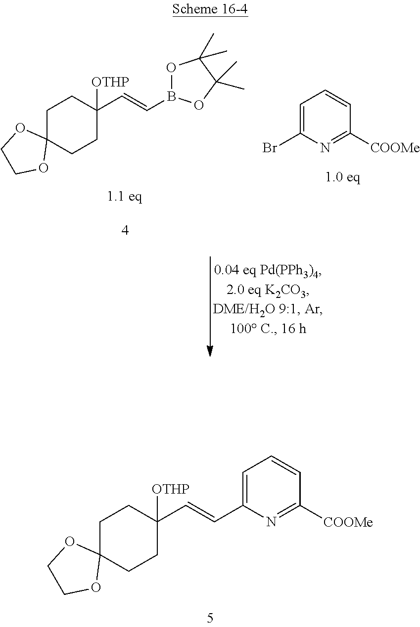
C1C2(CCC(C=CC3=CC=CC([COOMe])=N3)([OTHP])C1)OCCO2.C1C2(CCC(C=CB3OC(C)(C)C(C)(C)O3)([OTHP])C1)OCCO2.C1=C(Br)N=C([COOMe])C=C1
